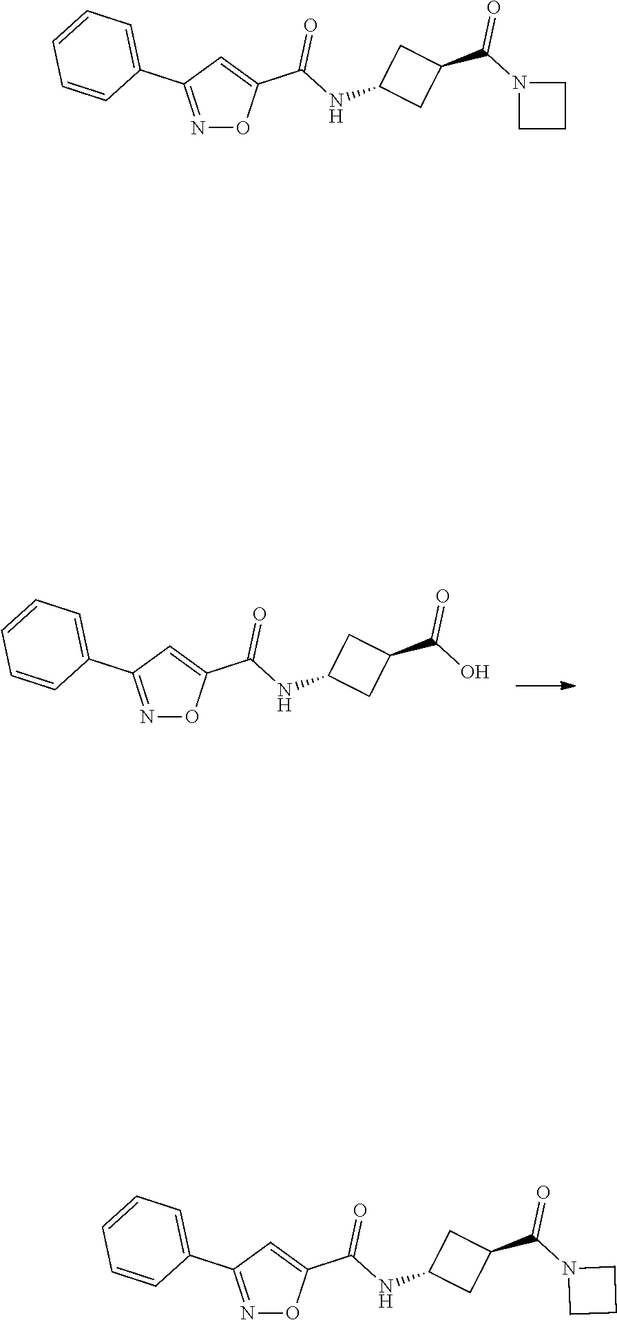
N1=C(C2=CC=CC=C2)C=C(C(=O)NC2CC(C(=O)O)C2)O1.N1=C(C2=CC=CC=C2)C=C(C(=O)NC2CC(C(=O)N3CCC3)C2)O1.N1=C(C2=CC=CC=C2)C=C(C(=O)NC2CC(C(=O)N3CCC3)C2)O1
